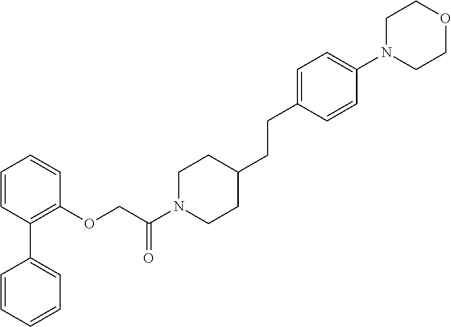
C1=CC=CC=C1C1=C(OCC(N2CCC(CCC3=CC=C(N4CCOCC4)C=C3)CC2)=O)C=CC=C1
